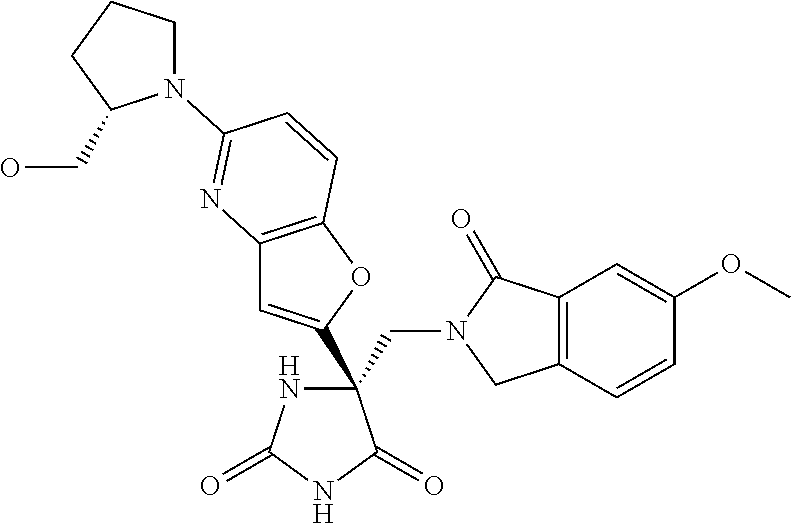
C(C1(C2=CC3=C(O2)C=CC(N2CCCC2CO)=N3)NC(=O)NC1=O)N1CC2=C(C1=O)C=C(OC)C=C2
